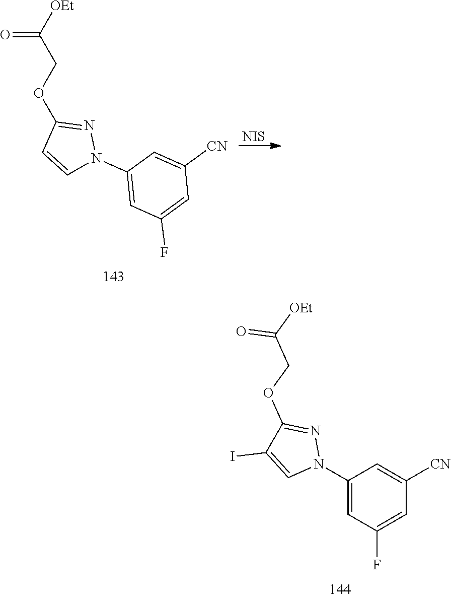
[NIS].[OEt]C(COC1=NN(C2=CC(F)=CC([CN])=C2)C=C1)=O.C1(N2N=C(OCC([OEt])=O)C(I)=C2)=CC(F)=CC([CN])=C1
